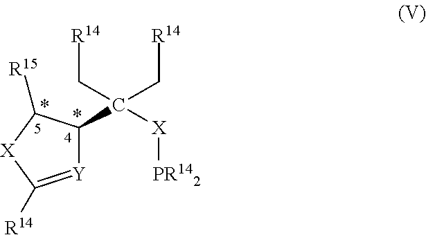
[Y]1=C([R14])[X]C([R15])C1C([X][PR142])(C[R14])C[R14]
